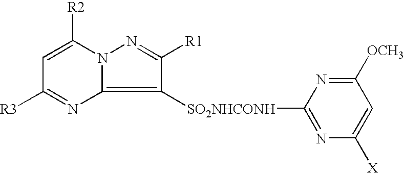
C1=C([R2])N2C(=C([SO2NHCONH]C3=NC([X])=CC([OCH3])=N3)C([R1])=N2)N=C1[R3]
